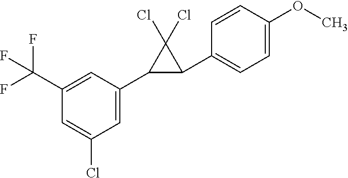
C1(C(F)(F)F)=CC(C2C(C3=CC=C(OC)C=C3)C2(Cl)Cl)=CC(Cl)=C1
